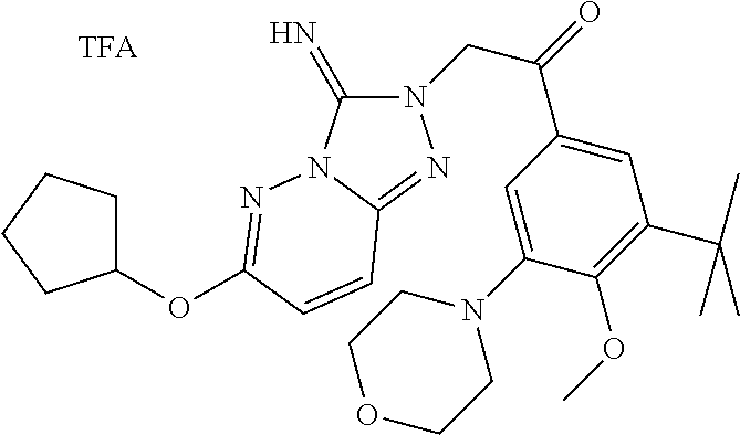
C1(OC2=NN3C(=N)N(CC(=O)C4=CC(C(C)(C)C)=C(OC)C(N5CCOCC5)=C4)N=C3C=C2)CCCC1
